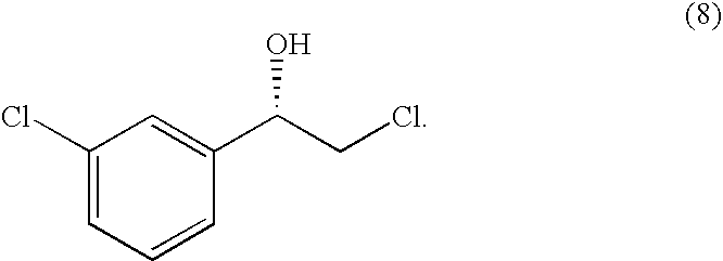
C1(Cl)=CC=CC(C(CCl)O)=C1
